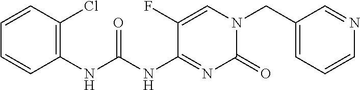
C1(CN2C(=O)N=C(NC(NC3=C(Cl)C=CC=C3)=O)C(F)=C2)=CC=CN=C1
